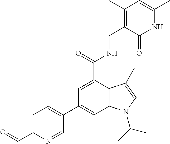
C1=C(C(NCC2=C(C)C=C(C)NC2=O)=O)C2=C(C=C1C1=CC=C(C=O)N=C1)N(C(C)C)C=C2C
